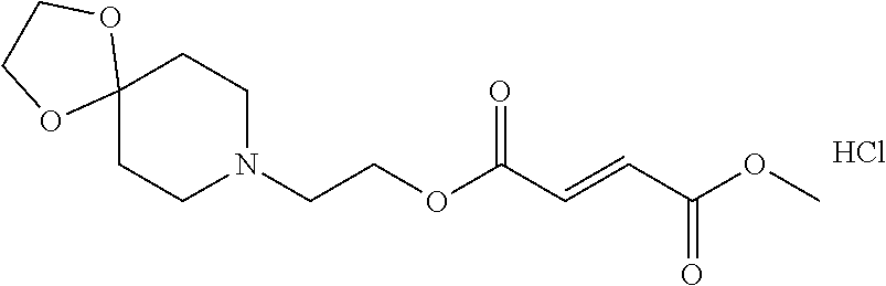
N1(CCOC(C=CC(=O)OC)=O)CCC2(CC1)OCCO2.Cl
